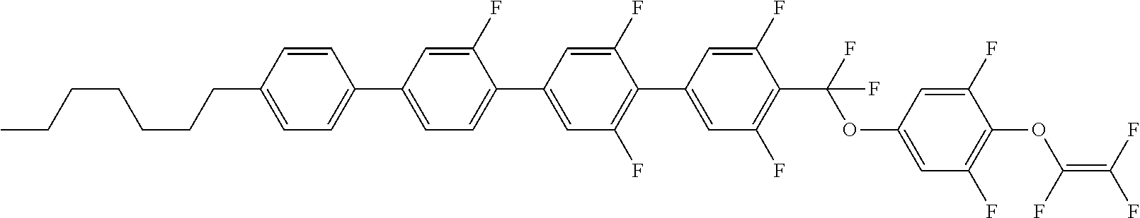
C1(C2=CC(F)=C(C(F)(OC3=CC(F)=C(OC(=C(F)F)F)C(F)=C3)F)C(F)=C2)=C(F)C=C(C2=CC=C(C3=CC=C(CCCCCCC)C=C3)C=C2F)C=C1F
